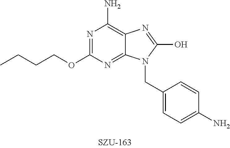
N1=C(OCCCC)N=C2C(=C1N)N=C(O)N2CC1=CC=C(N)C=C1
